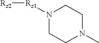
N1([Rz1][Rz2])CCN(C)CC1
